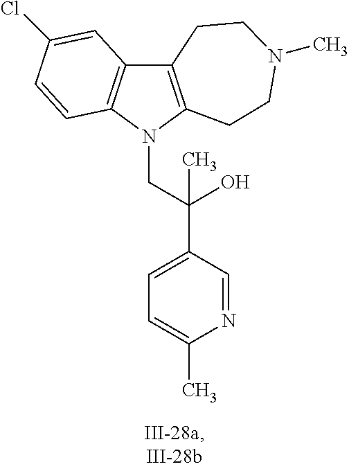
C12=C(N(CC(C3=CC=C(C)N=C3)(O)C)C3=C1C=C(Cl)C=C3)CCN(C)CC2
